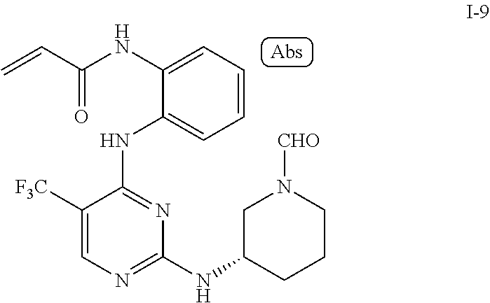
C1=CC=C(NC(C=C)=O)C(NC2=NC(NC3CCCN([CHO])C3)=NC=C2[F3C])=C1
